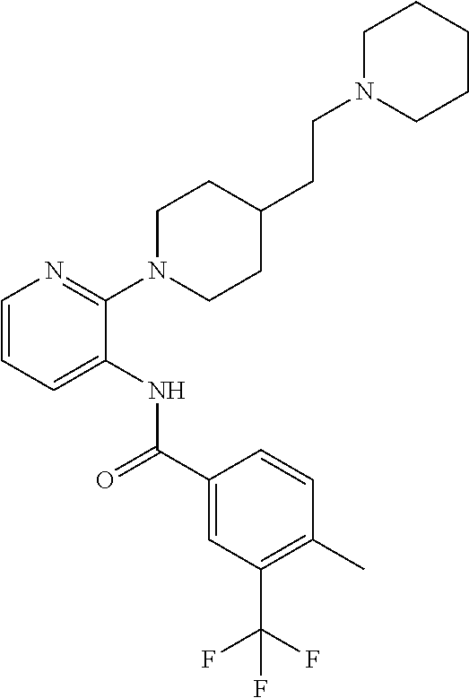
C1(N2CCC(CCN3CCCCC3)CC2)=NC=CC=C1NC(=O)C1=CC(C(F)(F)F)=C(C)C=C1
